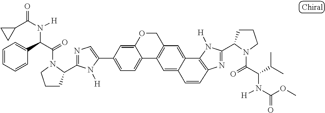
C1(C2=CC=C3C(=C2)OCC2=C3C=C3C(=C2)C2=C(N=C(C4CCCN4C(=O)C(C(C)C)N([H])C(OC)=O)N2[H])C=C3)=CN=C(C2CCCN2C(=O)C(C2=CC=CC=C2)N([H])C(C2CC2)=O)N1[H]
